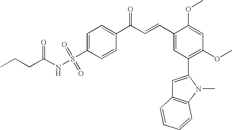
C1(S(NC(CCC)=O)(=O)=O)=CC=C(C(C=CC2=CC(C3=CC4=C(N3C)C=CC=C4)=C(OC)C=C2OC)=O)C=C1
